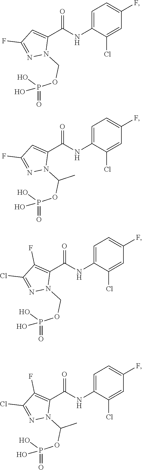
C1=C(NC(C2=CC(F)=NN2COP(=O)(O)O)=O)C(Cl)=CC(F)=C1.C1=C(NC(C2=CC(F)=NN2C(OP(=O)(O)O)C)=O)C(Cl)=CC(F)=C1.C1=C(NC(C2=C(F)C(Cl)=NN2COP(=O)(O)O)=O)C(Cl)=CC(F)=C1.C1=C(NC(C2=C(F)C(Cl)=NN2C(OP(=O)(O)O)C)=O)C(Cl)=CC(F)=C1
